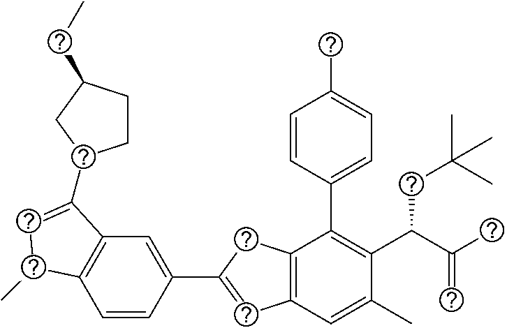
C1=CC(C2=CC3=C(C2)C(C2=CC=C(C)C=C2)=C(C(C(C)=C)CC(C)(C)C)C(C)=C3)=CC2=C1C(C)C=C2C1CCC(CC)C1
